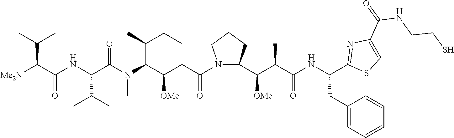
[Me2N]C(C(NC(C(N(C(C(CC(=O)N1CCCC1C(C(C(NC(CC1=CC=CC=C1)C1=NC(C(=O)NCCS)=CS1)=O)C)[OMe])[OMe])C(C)CC)C)=O)C(C)C)=O)C(C)C
